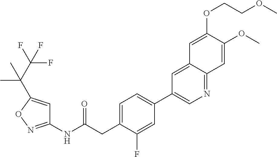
C1(NC(CC2=CC=C(C3=CN=C4C(=C3)C=C(OCCOC)C(OC)=C4)C=C2F)=O)=NOC(C(C(F)(F)F)(C)C)=C1
